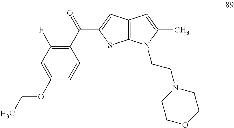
C12=C(C=C(C(C3=C(F)C=C(OCC)C=C3)=O)S1)C=C(C)N2CCN1CCOCC1
